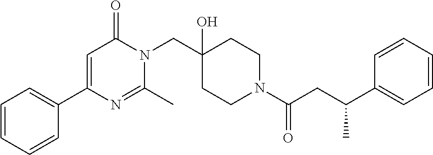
C1=CC=CC(C2=CC(=O)N(CC3(O)CCN(C(=O)CC(C4=CC=CC=C4)C)CC3)C(C)=N2)=C1
